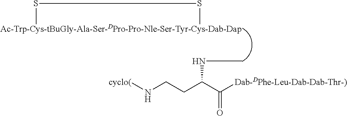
S(C)SC.N(C(CCN[cyclo(])C([Dab-DPhe-Leu-Dab-Dab-Thr-)])=O)C
